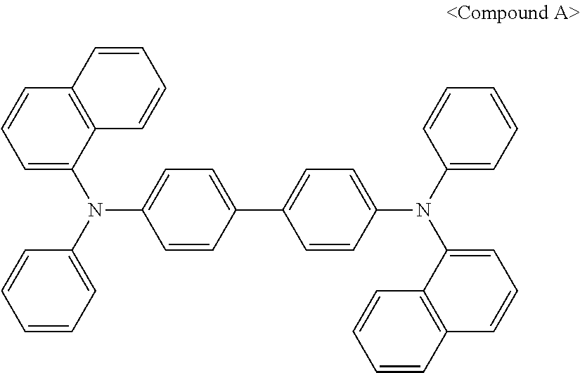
C1=CC(C2=CC=C(N(C3=CC=CC=C3)C3=CC=CC4=C3C=CC=C4)C=C2)=CC=C1N(C1=CC=CC=C1)C1=CC=CC2=C1C=CC=C2
